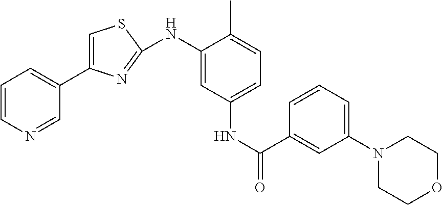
C1=CN=CC(C2=CSC(NC3=CC(NC(=O)C4=CC(N5CCOCC5)=CC=C4)=CC=C3C)=N2)=C1
